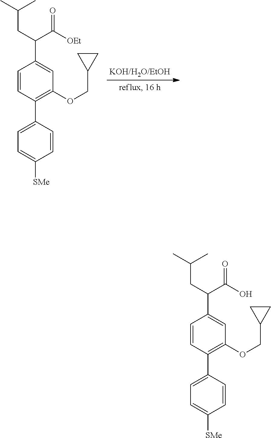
C1=CC(C2=CC=C([SMe])C=C2)=C(OCC2CC2)C=C1C(C(=O)[OEt])CC(C)C.C1=CC(C2=CC=C([SMe])C=C2)=C(OCC2CC2)C=C1C(C(=O)O)CC(C)C
